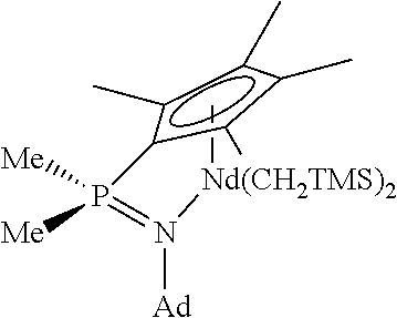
C[Nd(CH2TMS)2]N(=P(c1c(C)c(C)c(C)c1C)([Me])[Me])[Ad]
